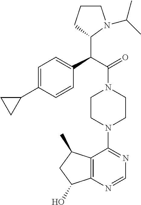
C(C(=O)N1CCN(C2=NC=NC3=C2C(C)CC3O)CC1)(C1N(C(C)C)CCC1)C1=CC=C(C2CC2)C=C1
